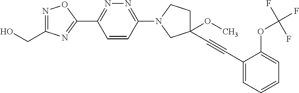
OCC1=NOC(C2=NN=C(N3CCC(OC)(C#CC4=CC=CC=C4OC(F)(F)F)C3)C=C2)=N1
